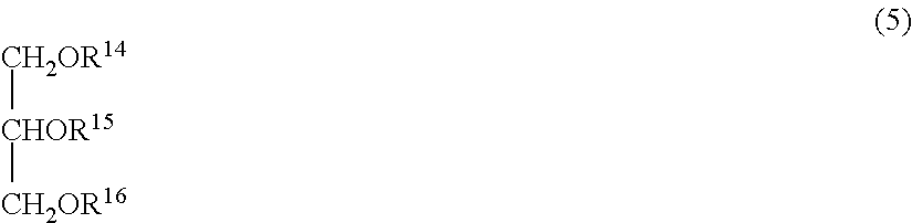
[CH2OR14][CHOR15][CH2OR16]
